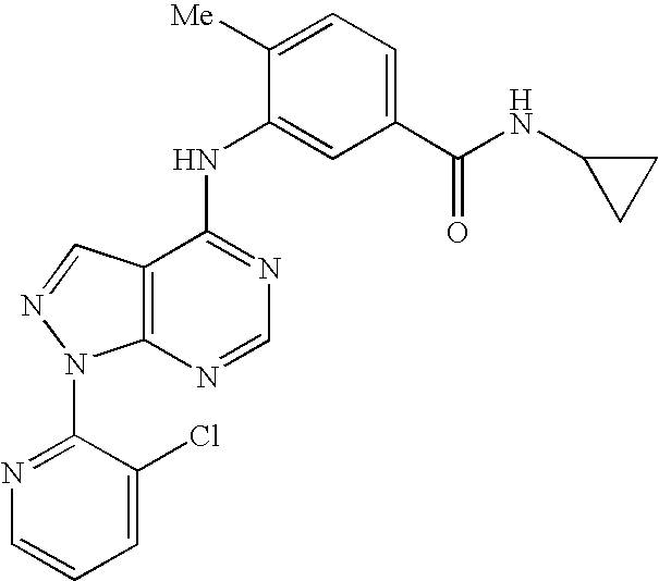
C12=C(C(NC3=CC(C(NC4CC4)=O)=CC=C3[Me])=NC=N1)C=NN2C1=NC=CC=C1Cl
